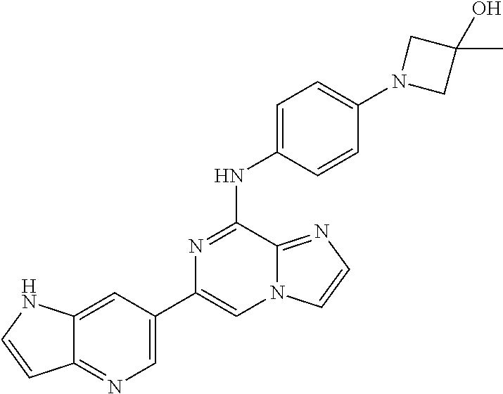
C1(C2=CN=C3C(=C2)NC=C3)=CN2C(=NC=C2)C(NC2=CC=C(N3CC(C)(O)C3)C=C2)=N1
